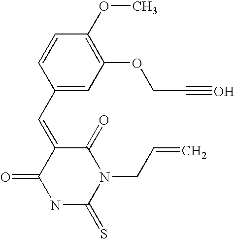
C1(C=C2C(=O)NC(=S)N(CC=C)C2=O)=CC(OCC#O)=C(OC)C=C1
